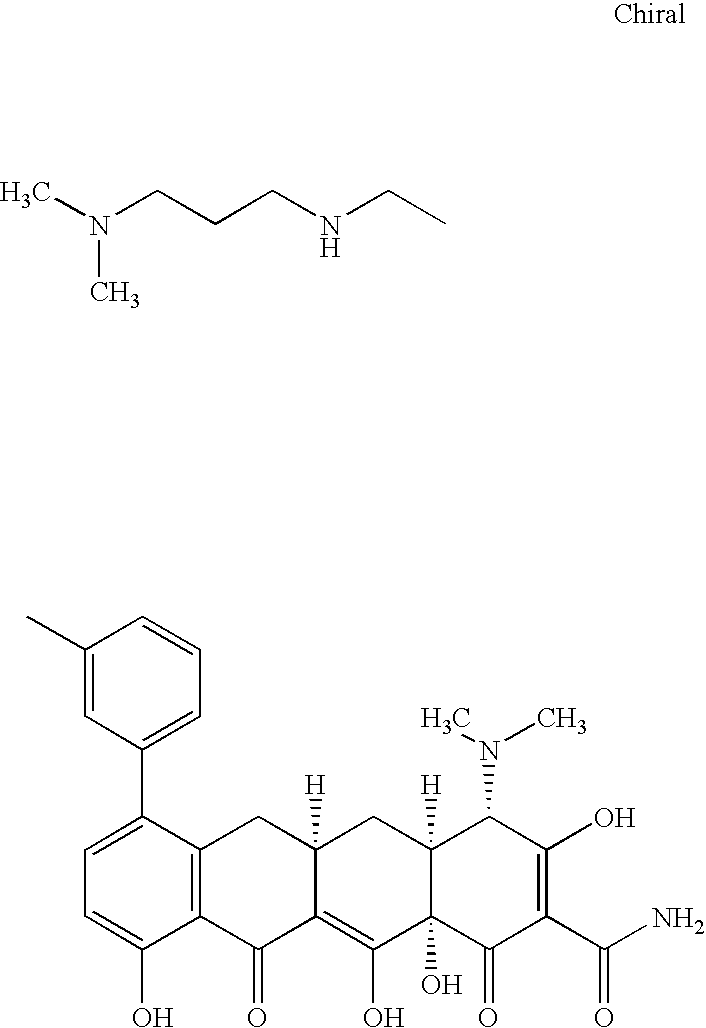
CCNCCCN(C)C.C1=C(C2=CC=CC(C)=C2)C2=C(C(O)=C1)C(=O)C1=C(O)C3(O)C([H])(CC1([H])C2)C(N(C)C)C(O)=C(C(N)=O)C3=O
